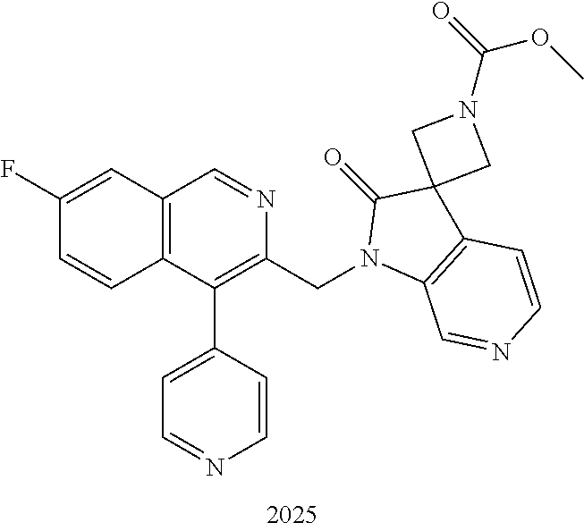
C1(F)=CC2=C(C=C1)C(C1=CC=NC=C1)=C(CN1C3=C(C=CN=C3)C3(C1=O)CN(C(=O)OC)C3)N=C2
